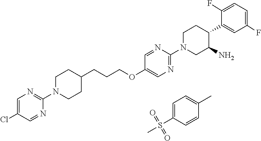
N1(C2=NC=C(Cl)C=N2)CCC(CCCOC2=CN=C(N3CC(N)C(C4=CC(F)=CC=C4F)CC3)N=C2)CC1.C1=C(S(C)(=O)=O)C=CC(C)=C1
